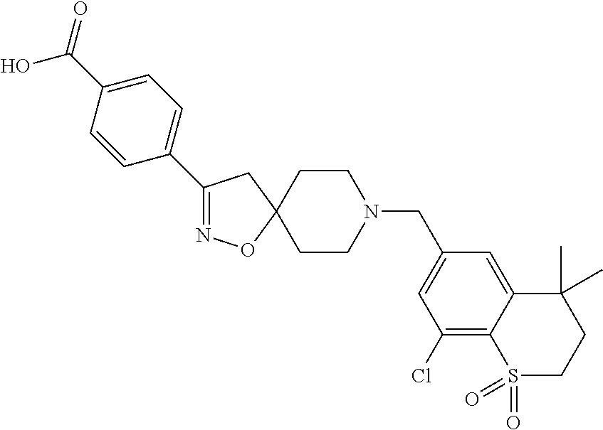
N1=C(C2=CC=C(C(O)=O)C=C2)CC2(O1)CCN(CC1=CC(Cl)=C3C(=C1)C(C)(C)CCS3(=O)=O)CC2
